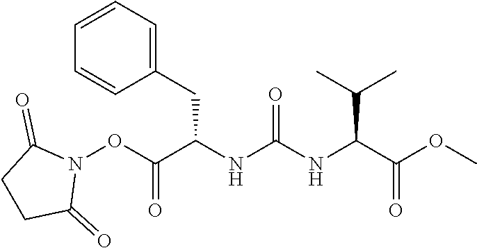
N1(OC(C(NC(NC(C(OC)=O)C(C)C)=O)CC2=CC=CC=C2)=O)C(=O)CCC1=O
